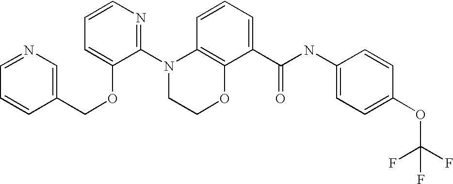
C1(N2CCOC3=C2C=CC=C3C(NC2=CC=C(OC(F)(F)F)C=C2)=O)=NC=CC=C1OCC1=CN=CC=C1
